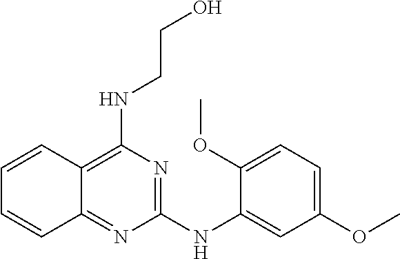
C1(NC2=CC(OC)=CC=C2OC)=NC(NCCO)=C2C(=N1)C=CC=C2
